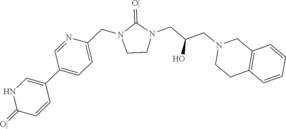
C1CN(CC(CN2CCC3=C(C2)C=CC=C3)O)C(=[O|])N1CC1=CC=C(C2=CNC(=[O|])C=C2)C=N1
